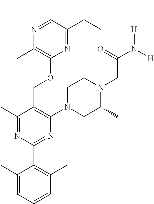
N1=C(C(C)C)C=NC(C)=C1OCC1=C(N2CC(C)N(CC(N([H])[H])=O)CC2)N=C(C2=C(C)C=CC=C2C)N=C1C
